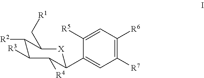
C1(C[R1])[X]C(C2=CC([R7])=C([R6])C=C2[R5])C([R4])C([R3])C1[R2]
